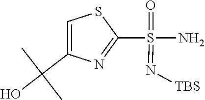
S1C(S(=N[TBS])(N)=O)=NC(C(C)(O)C)=C1
